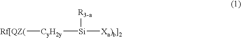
[Rf[QZ(][CyH2y][Si]([R3-a])[Xa)b]2]
